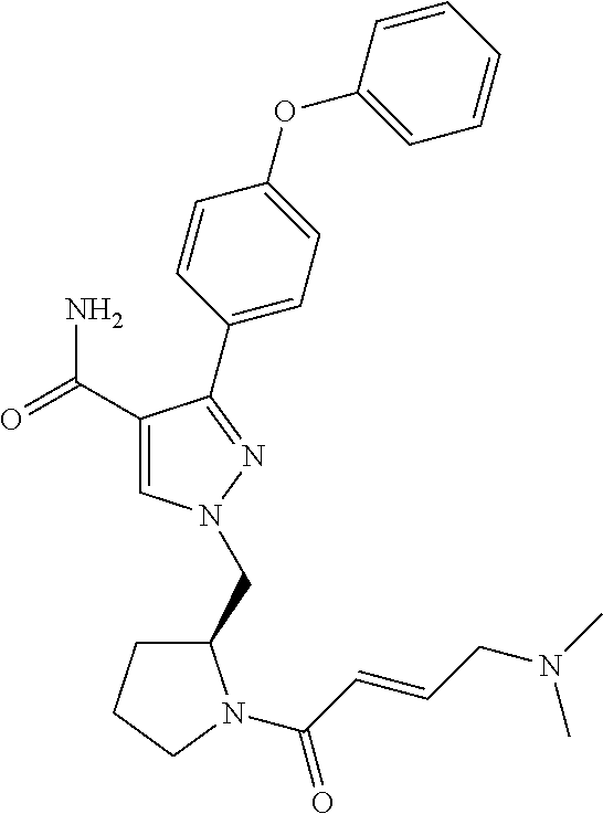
C1(C(=O)N)=CN(CC2CCCN2C(C=CCN(C)C)=O)N=C1C1=CC=C(OC2=CC=CC=C2)C=C1
